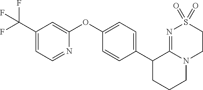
C1(OC2=CC(C(F)(F)F)=CC=N2)=CC=C(C2CCCN3C2=NS(=O)(=O)CC3)C=C1
